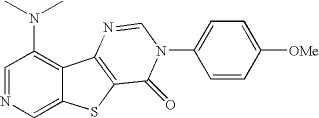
C12=C(N(C)C)C=NC=C1SC1=C2N=CN(C2=CC=C([OMe])C=C2)C1=O
